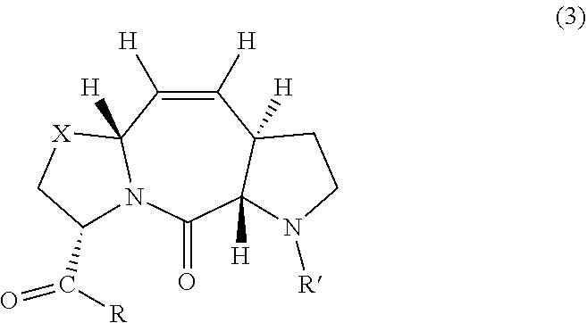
C1([H])=C([H])C2([H])N(C(=O)C3([H])C1([H])CCN3[R])C(C(=O)[R])C[X]2
